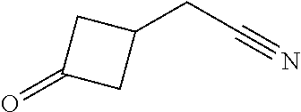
O=C1CC(CC#N)C1
